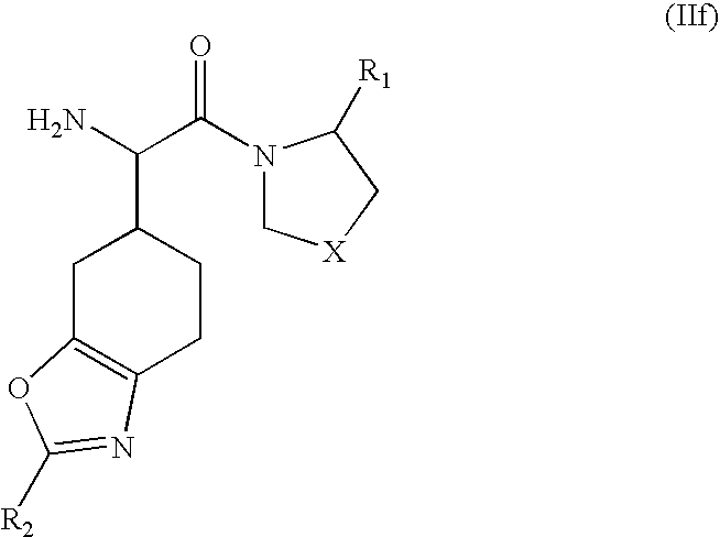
C1C2=C(CCC1C(C(=O)N1C[X]CC1[R1])N)N=C([R2])O2
